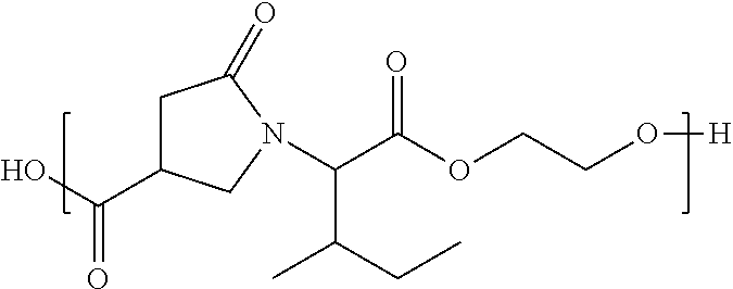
C1C(C(O)=O)CN(C(C(OCCO[H])=O)C(C)CC)C1=O
